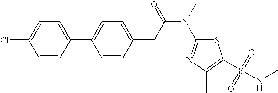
ClC1=CC=C(C2=CC=C(CC(N(C3=NC(C)=C(S(NC)(=O)=O)S3)C)=O)C=C2)C=C1
